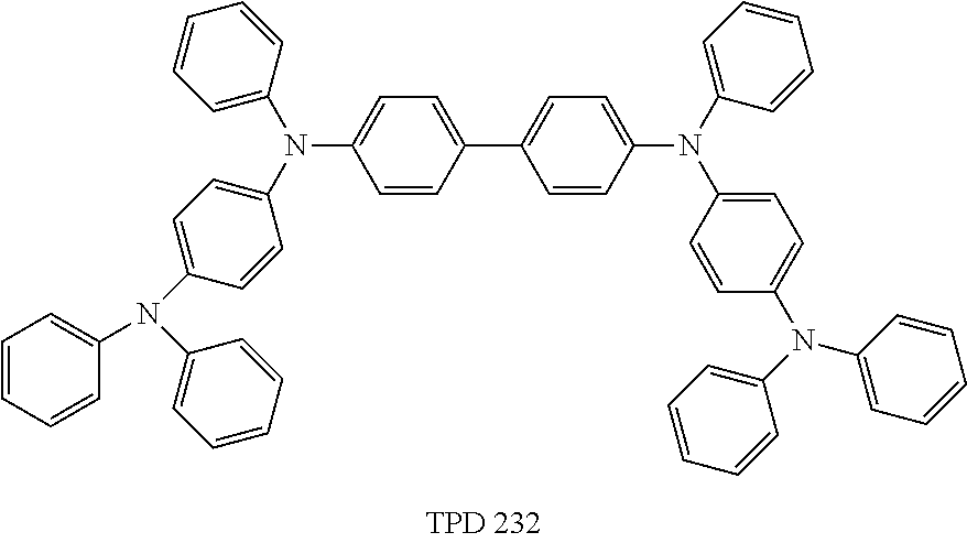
N(C1=CC=C(C2=CC=C(N(C3=CC=CC=C3)C3=CC=C(N(C4=CC=CC=C4)C4=CC=CC=C4)C=C3)C=C2)C=C1)(C1=CC=CC=C1)C1=CC=C(N(C2=CC=CC=C2)C2=CC=CC=C2)C=C1
